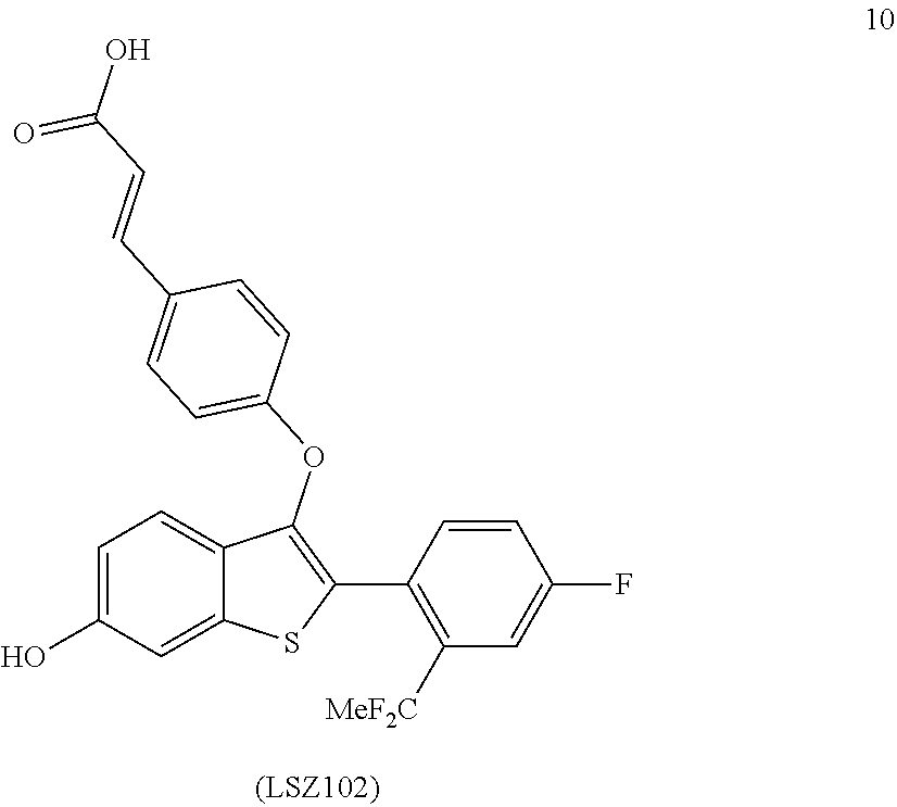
C1=C(O)C=C2C(=C1)C(OC1=CC=C(C=CC(O)=O)C=C1)=C(C1=C([MeF2C])C=C(F)C=C1)S2
